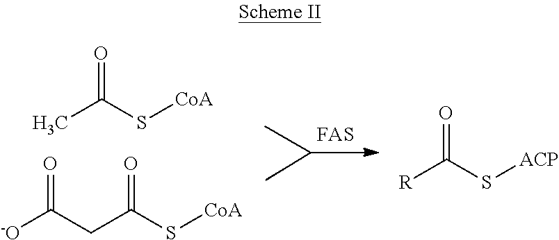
CC(S[CoA])=O.[-O]C(CC(S[CoA])=O)=O.[R]C(=O)S[ACP]
